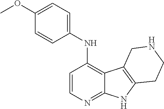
C1=CN=C2C(=C1NC1=CC=C(OC)C=C1)C1=C(N2)CCNC1
